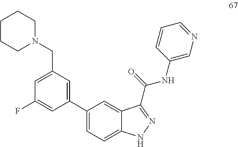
C1CCN(CC2=CC(F)=CC(C3=CC=C4C(=C3)C(C(NC3=CN=CC=C3)=O)=NN4)=C2)CC1
